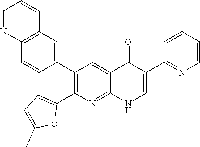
C12=C(C=C(C3=C(C4=CC=C(C)O4)N=C4C(=C3)C(=O)C(C3=NC=CC=C3)=CN4)C=C1)C=CC=N2
